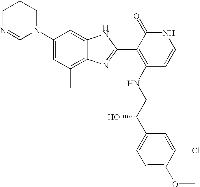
C1(N2CCCN=C2)=CC(C)=C2C(=C1)NC(C1=C(NCC(C3=CC=C(OC)C(Cl)=C3)O)C=CNC1=O)=N2
